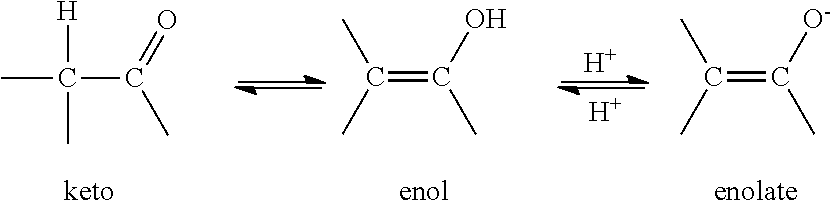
CC(C(C)=O)(C)[H].C(=C(O)C)(C)C.[H].[H].C(=C([O-])C)(C)C
